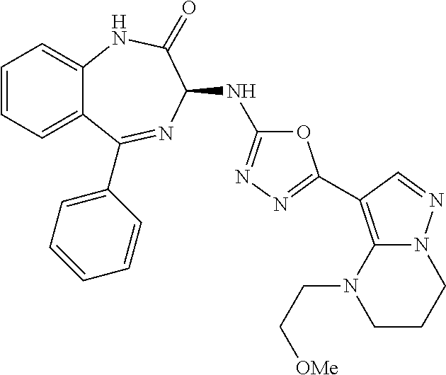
C1=CC=C2C(=C1)NC(=O)C(NC1=NN=C(C3=C4N(N=C3)CCCN4CC[OMe])O1)N=C2C1=CC=CC=C1
